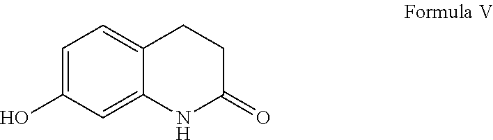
C12=CC=C(O)C=C1NC(=O)CC2
